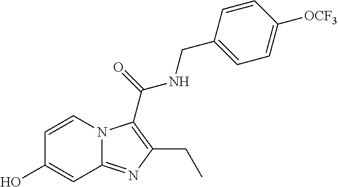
C1=CN2C(=NC(CC)=C2C(=O)NCC2=CC=C([OCF3])C=C2)C=C1O
